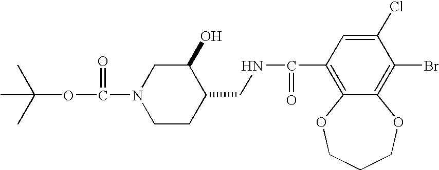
CC(OC(=O)N1CCC(CNC(C2=C3C(=C(Br)C(Cl)=C2)OCCCO3)=O)C(O)C1)(C)C
